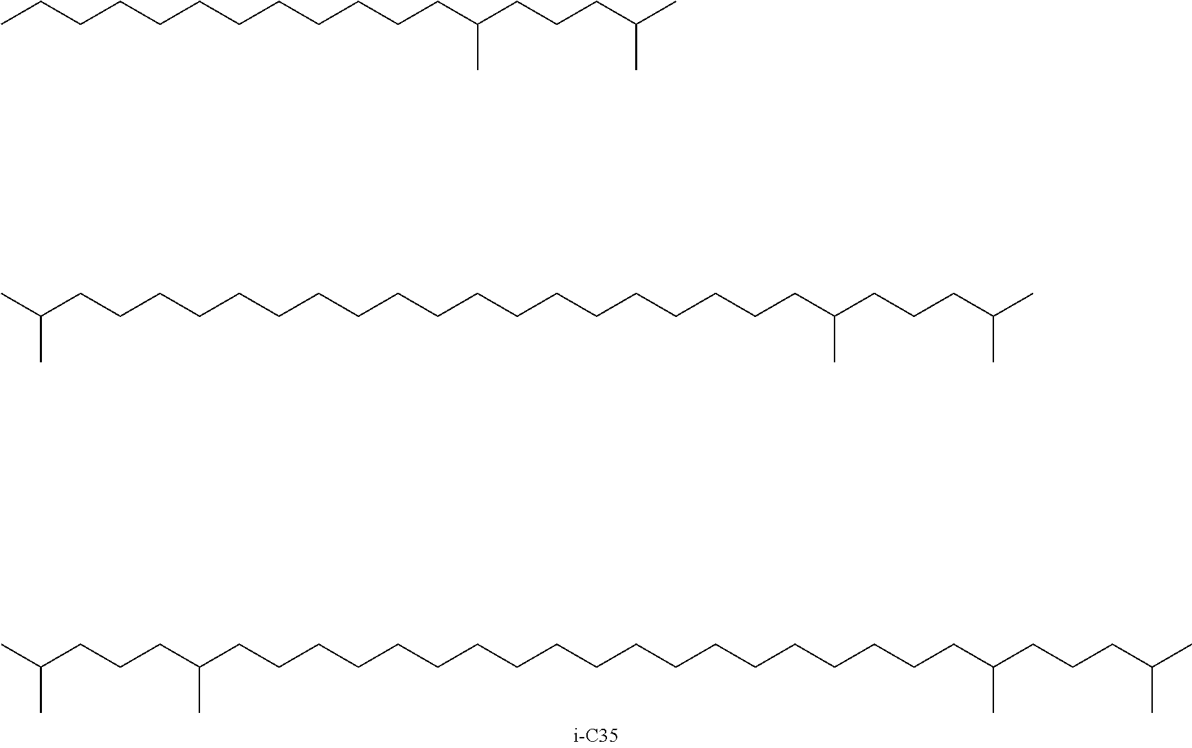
C(C)(CCCC(C)C)CCCCCCCCCCCCCCCCCCCC(C)CCCC(C)C.CCCCCCCCCCCCC(CCCC(C)C)C.CC(CCCCCCCCCCCCCCCCCCCC(C)CCCC(C)C)C
